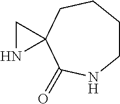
C1CCCC2(C(=O)N1)CN2
